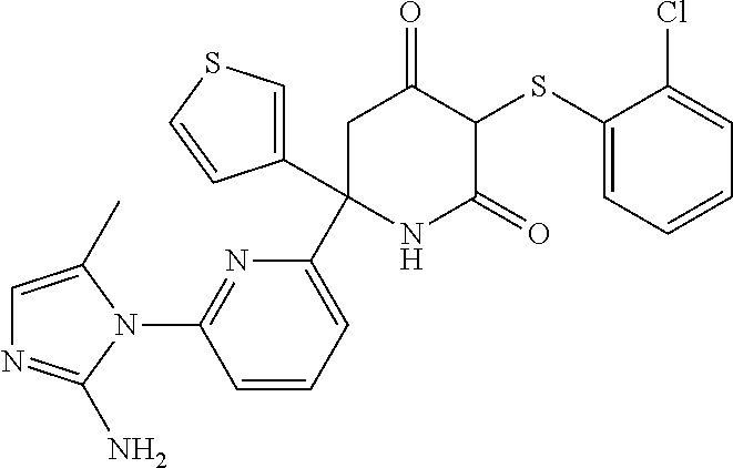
C1(SC2C(=O)CC(C3=CC=CC(N4C(C)=CN=C4N)=N3)(C3=CSC=C3)NC2=O)=CC=CC=C1Cl
